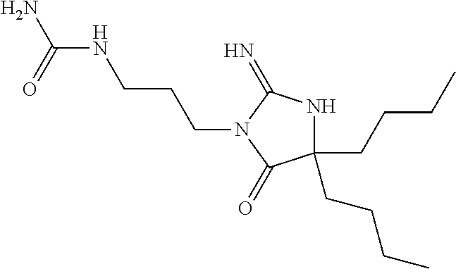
NC(=O)NCCCN1C(=O)C(CCCC)(CCCC)NC1=N
